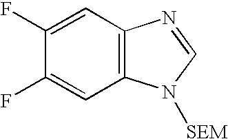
C1=C(F)C(F)=CC2=C1N=CN2[SEM]
